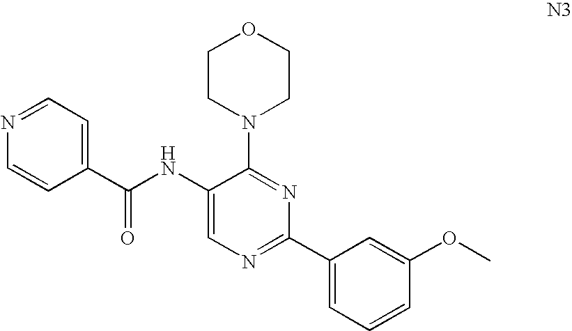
C1(NC(C2=CC=NC=C2)=O)=CN=C(C2=CC=CC(OC)=C2)N=C1N1CCOCC1
